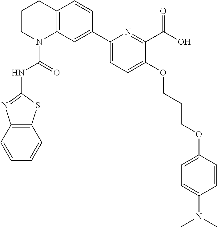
C1CN(C(=O)NC2=NC3=C(S2)C=CC=C3)C2=C(C1)C=CC(C1=CC=C(OCCCOC3=CC=C(N(C)C)C=C3)C(C(O)=O)=N1)=C2
